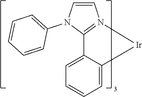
C12=N([Ir]C3=CC=CC=C13)C=CN2C1=CC=CC=C1
